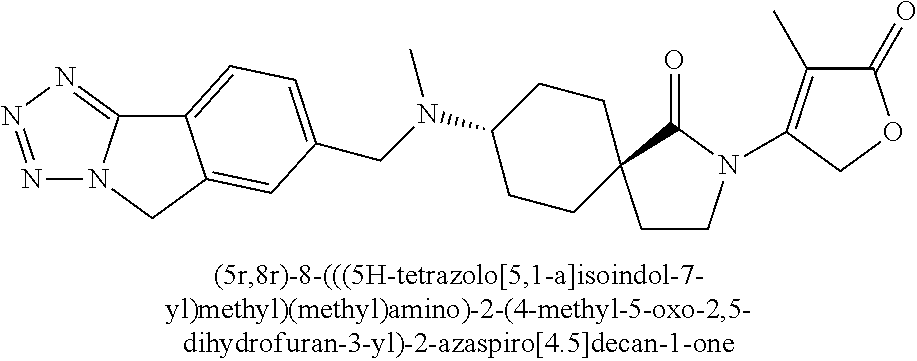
C(N(C1CCC2(CC1)CCN(C1=C(C)C(=O)OC1)C2=O)C)C1=CC=C2C3=NN=NN3CC2=C1
